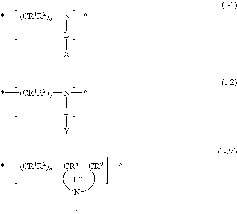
*[(CR1R2)a]N([L][X])*.*[(CR1R2)a]N([L][Y])*.*[(CR1R2)a][CR8][CR9]*.N[Y]
